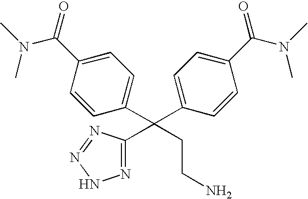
C1(C(=O)N(C)C)=CC=C(C(CCN)(C2=NNN=N2)C2=CC=C(C(N(C)C)=O)C=C2)C=C1
